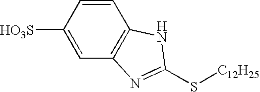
C1=C([HO3S])C=CC2=C1N=C(S[C12H25])N2
